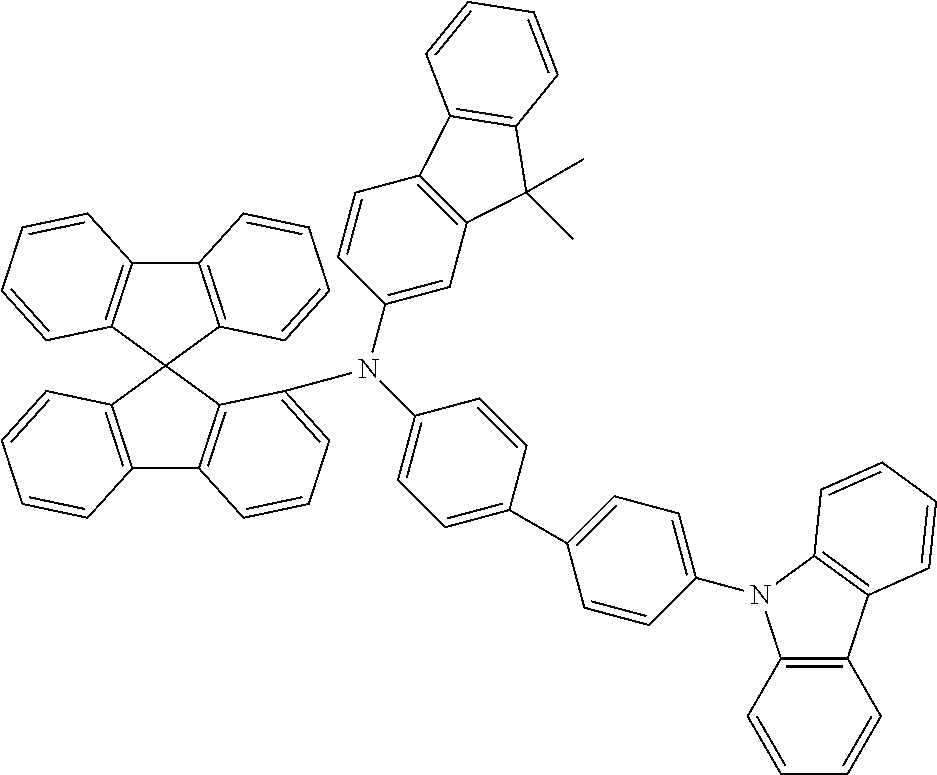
C12=C(C3=C(C=CC=C3)C13C1=C(C4=C3C(N(C3=CC=C(C5=CC=C(N6C7=C(C8=C6C=CC=C8)C=CC=C7)C=C5)C=C3)C3=CC5=C(C=C3)C3=C(C5(C)C)C=CC=C3)=CC=C4)C=CC=C1)C=CC=C2
